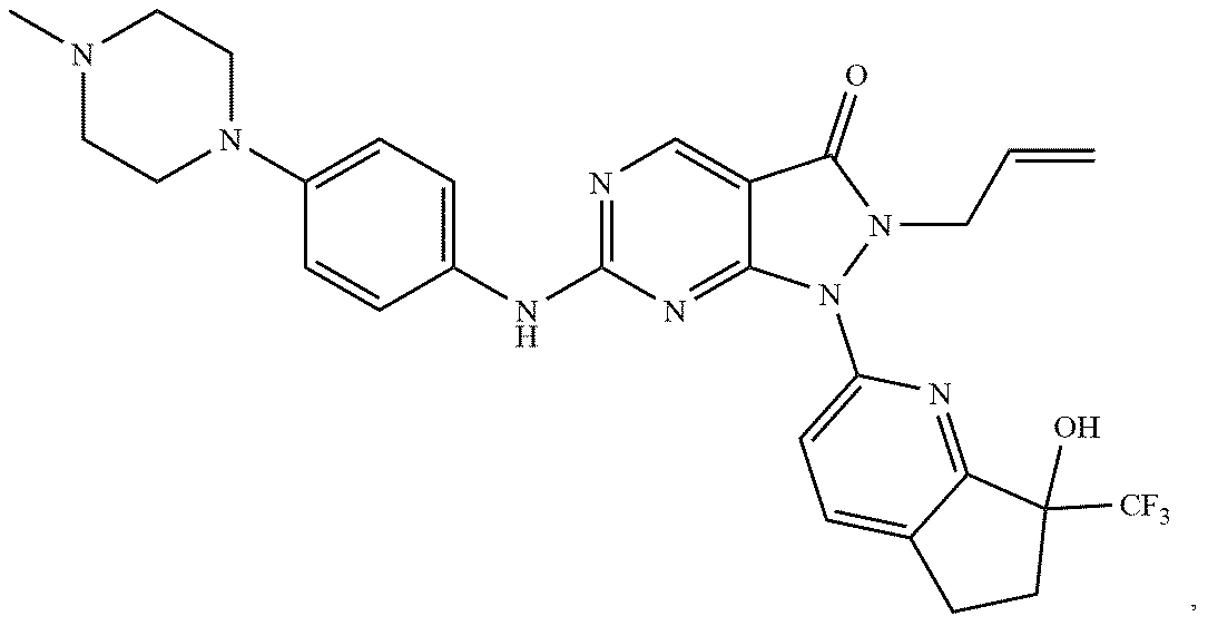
C1(N2CCN(C)CC2)=CC=C(NC2=NC=C3C(=N2)N(C2=CC=C4C(=N2)C([CF3])(O)CC4)N(CC=C)C3=O)C=C1
